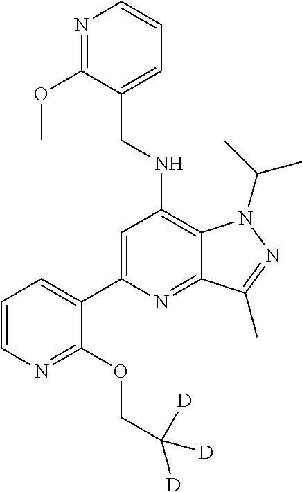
C12=C(NCC3=CC=CN=C3OC)C=C(C3=CC=CN=C3OCC([D])([D])[D])N=C1C(C)=NN2C(C)C
